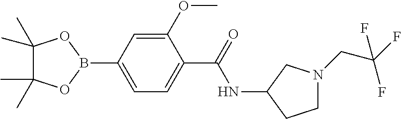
C1(C)(C)C(C)(C)OB(C2=CC=C(C(=O)NC3CCN(CC(F)(F)F)C3)C(OC)=C2)O1
